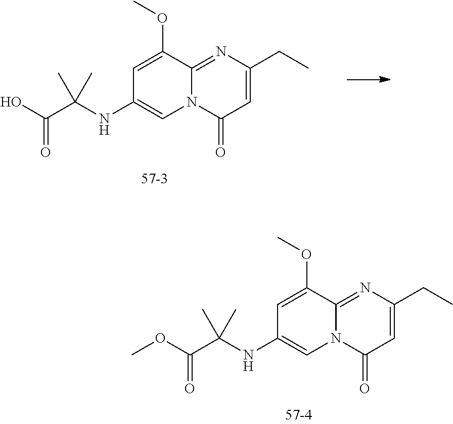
C1=C(OC)C2=NC(CC)=CC(=O)N2C=C1NC(C(O)=O)(C)C.C1=C(OC)C2=NC(CC)=CC(=O)N2C=C1NC(C(OC)=O)(C)C
